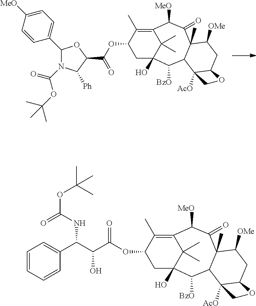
C1C2(O)C(C)(C)C(=C(C)C1OC(=O)C1OC(C3=CC=C([MeO])C=C3)N(C(OC(C)(C)C)=O)C1[Ph])C([MeO])C(=O)C1(C)C(C2[BzO])C2([AcO])C(CC1[OMe])OC2.C1C2(O)C(C)(C)C(=C(C)C1OC(=O)C(O)C(NC(=O)OC(C)(C)C)C1=CC=CC=C1)C([MeO])C(=O)C1(C)C(C2[BzO])C2([AcO])C(CC1[OMe])OC2
